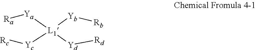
[Yb]([Rb])[L1]([Yc][Rc])([Yd][Rd])[Ya][Ra]
